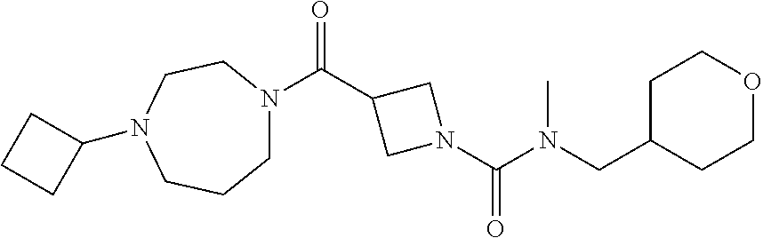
N(C(N1CC(C(=O)N2CCCN(C3CCC3)CC2)C1)=O)(CC1CCOCC1)C
